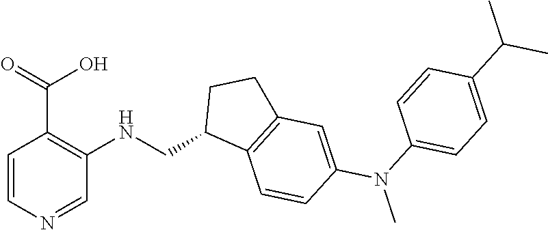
C1=CN=CC(NCC2C3=C(CC2)C=C(N(C)C2=CC=C(C(C)C)C=C2)C=C3)=C1C(=O)O
